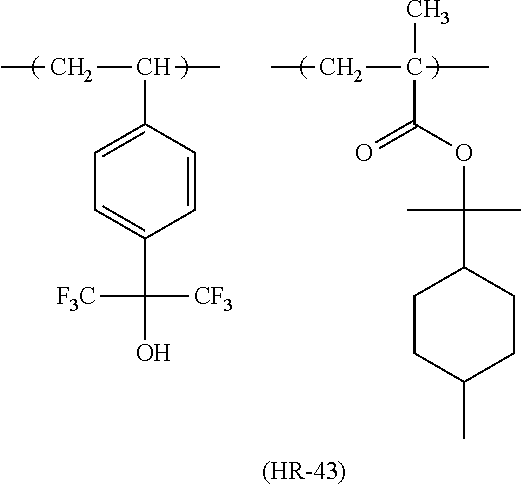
C1=CC(C(CC)C)=CC=C1C(O)([CF3])[F3C].C(C(CC)(C)C)(OC(C1CCC(C)CC1)(C)C)=O.[(HR-43)]
